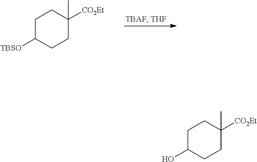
C1C([TBSO])CCC([CO2Et])(C)C1.C1C(O)CCC([CO2Et])(C)C1
